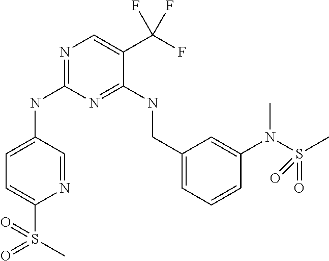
C1=C(NC2=NC=C(C(F)(F)F)C(NCC3=CC=CC(N(S(C)(=O)=O)C)=C3)=N2)C=NC(S(=O)(=O)C)=C1
